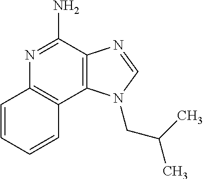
C12=C(C(N)=NC3=C1C=CC=C3)N=CN2CC(C)C
